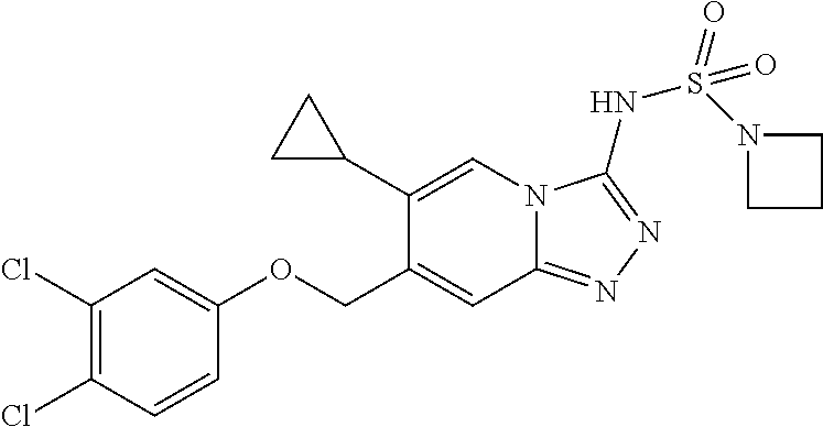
C1(Cl)=C(Cl)C=CC(OCC2=CC3=NN=C(NS(=O)(N4CCC4)=O)N3C=C2C2CC2)=C1
